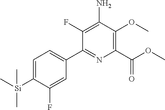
C1(F)=C(N)C(OC)=C(C(OC)=O)N=C1C1=CC=C([Si](C)(C)C)C(F)=C1
